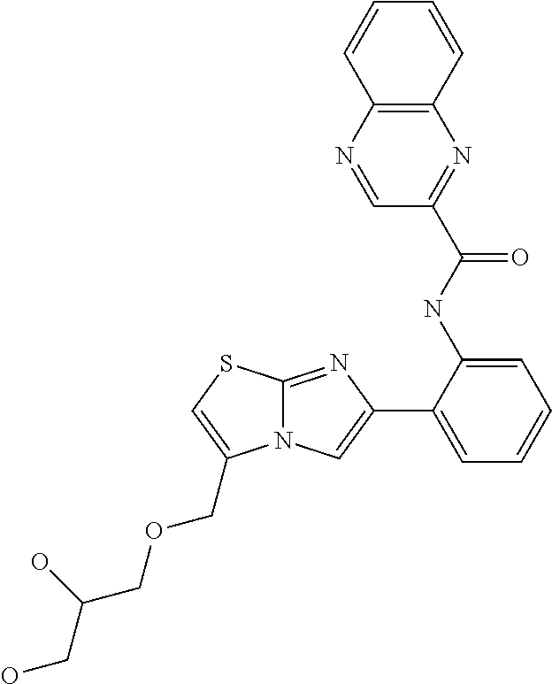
C1(NC(=O)C2=NC3=C(N=C2)C=CC=C3)=CC=CC=C1C1=CN2C(=N1)SC=C2COCC(CO)O
